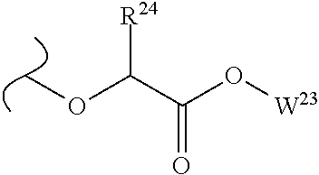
COC(C(O[W23])=O)[R24]
